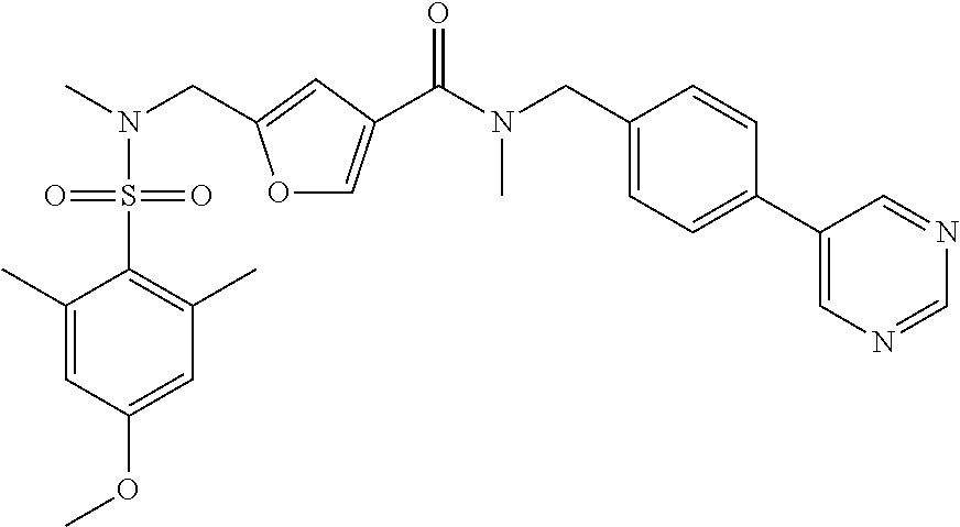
O1C=C(C(N(CC2=CC=C(C3=CN=CN=C3)C=C2)C)=O)C=C1CN(C)S(C1=C(C)C=C(OC)C=C1C)(=O)=O
